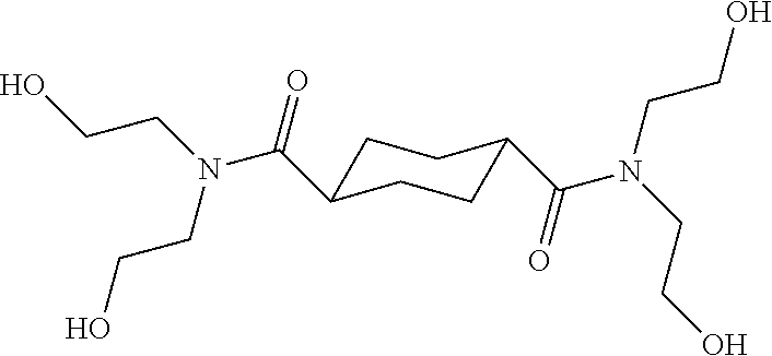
C1C(C(=O)N(CCO)CCO)CCC(C(=O)N(CCO)CCO)C1
